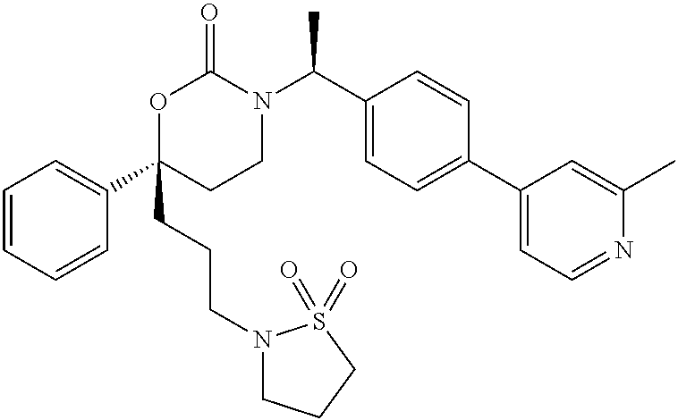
C1=CC=CC(C2(CCCN3CCCS3(=O)=O)CCN(C(C3=CC=C(C4=CC=NC(C)=C4)C=C3)C)C(=O)O2)=C1
